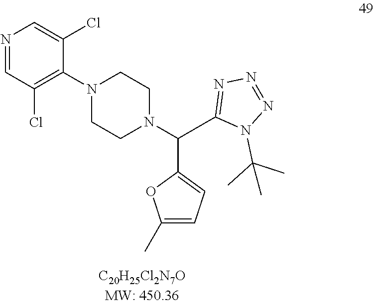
N1(C(C)(C)C)C(C(N2CCN(C3=C(Cl)C=NC=C3Cl)CC2)C2=CC=C(C)O2)=NN=N1
